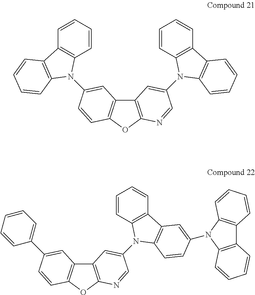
C1=CC=CC2=C1N(C1=CC3=C(OC4=C3C=C(N3C5=C(C=CC=C5)C5=C3C=CC=C5)C=N4)C=C1)C1=C2C=CC=C1.C12=C(OC3=C1C=C(C1=CC=CC=C1)C=C3)N=CC(N1C3=C(C=CC=C3)C3=C1C=CC(N1C4=C(C5=C1C=CC=C5)C=CC=C4)=C3)=C2
